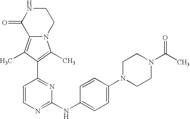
N12C(=C(C)C(C3=NC(NC4=CC=C(N5CCN(C(C)=O)CC5)C=C4)=NC=C3)=C1C)C(=O)NCC2
